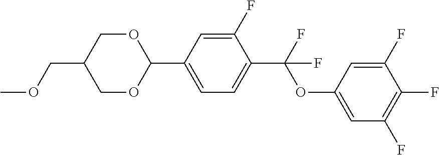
O(CC1COC(C2=CC=C(C(OC3=CC(F)=C(F)C(F)=C3)(F)F)C(F)=C2)OC1)C
